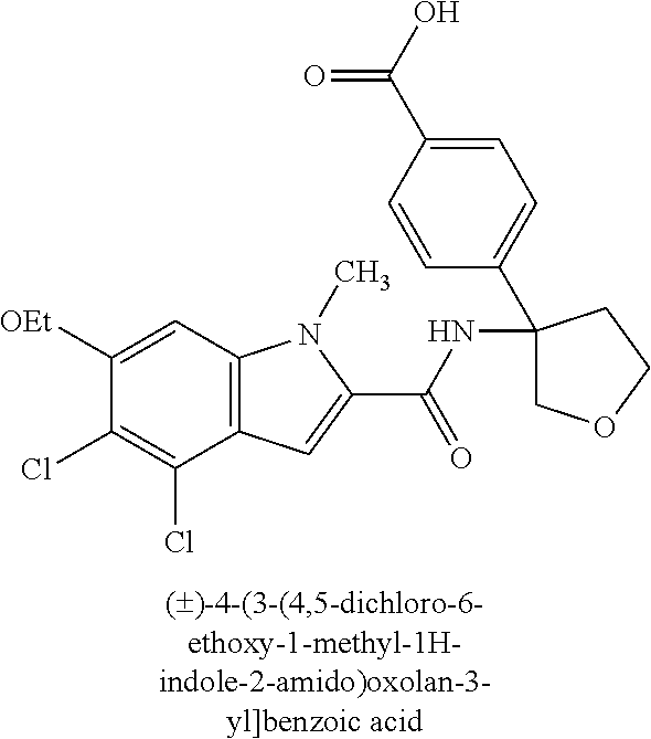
[OEt]C1=CC2=C(C(Cl)=C1Cl)C=C(C(NC1(C3=CC=C(C(O)=O)C=C3)COCC1)=O)N2C
